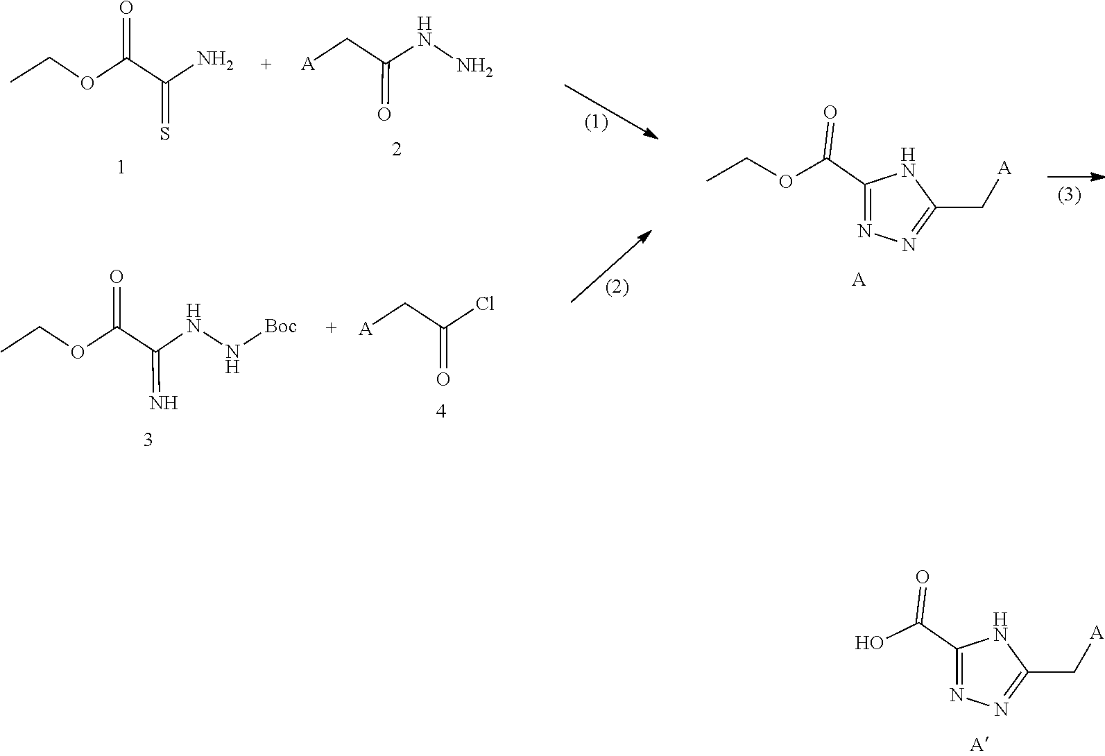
O(CC)C(C(=S)N)=O.C(C(=O)NN)[A].O(CC)C(C1=NN=C(C[A])N1)=O.O(CC)C(C(=N)NN[Boc])=O.C(C(=O)Cl)[A].[A].C1(C[A])=NN=C(C(O)=O)N1
